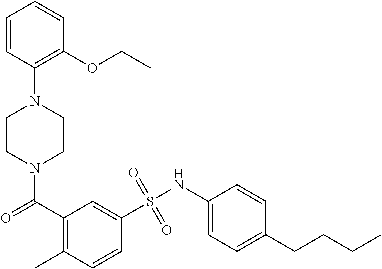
N1(C(=O)C2=C(C)C=CC(S(NC3=CC=C(CCCC)C=C3)(=O)=O)=C2)CCN(C2=C(OCC)C=CC=C2)CC1
